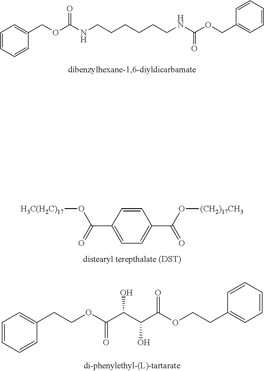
C1=CC(C(=O)O[H3C(H2C)17])=CC=C1C(O[(CH2)17CH3])=O.C1(CCOC(C(C(C(OCCC2=CC=CC=C2)=O)O)O)=O)=CC=CC=C1.C1=CC=CC(COC(NCCCCCCNC(OCC2=CC=CC=C2)=O)=O)=C1
